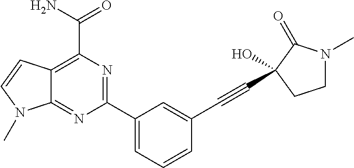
C12=C(C(N)=O)N=C(C3=CC=CC(C#CC4(O)C(=O)N(C)CC4)=C3)N=C1N(C)C=C2
